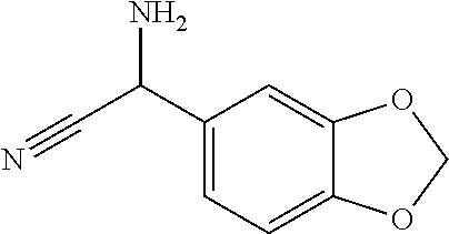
C1(C(C#N)N)=CC=C2C(=C1)OCO2
